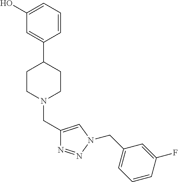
C1(O)=CC=CC(C2CCN(CC3=CN(CC4=CC=CC(F)=C4)N=N3)CC2)=C1
